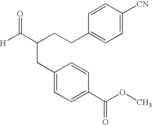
C1=C([CN])C=CC(CCC(C([H])=O)CC2=CC=C(C(OC)=O)C=C2)=C1
